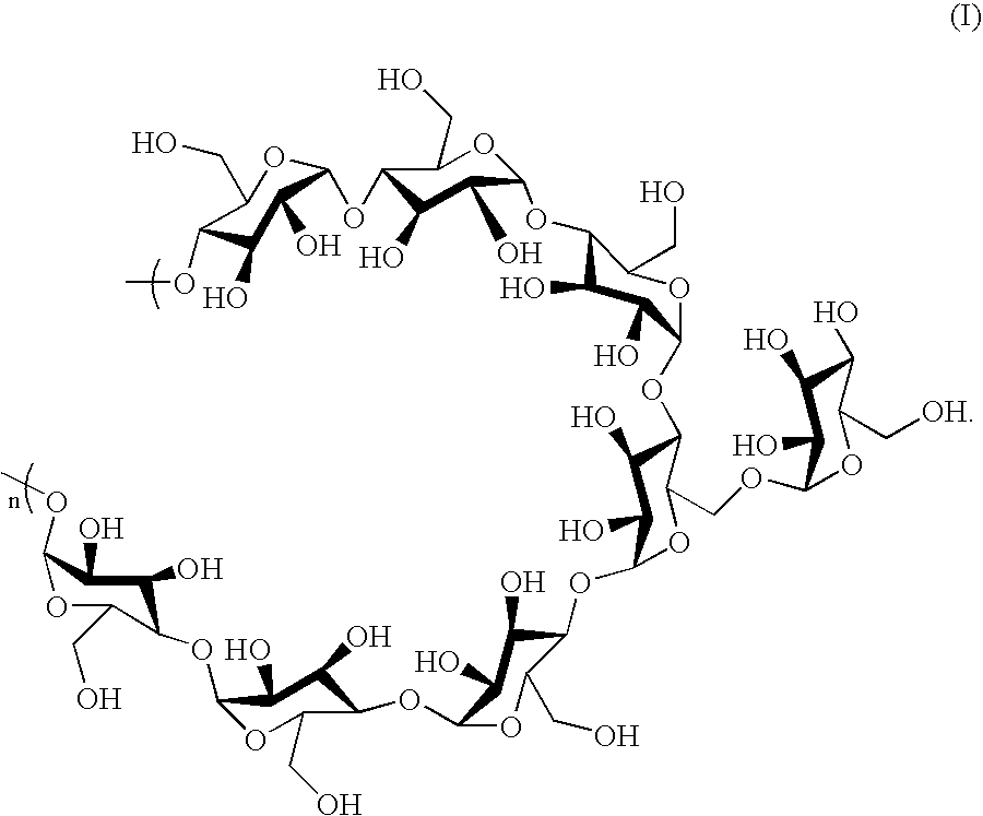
COC1C(O)C(O)C(OC2C(O)C(O)C(OC3C(O)C(O)C(OC4C(O)C(O)C(OC5C(O)C(O)C(OC6C(O)C(O)C(OC7C(O)C(O)C(OC)OC7CO)OC6CO)OC5CO)OC4COC4OC(C[OH])C(O)C(O)C4O)OC3CO)OC2CO)OC1CO
